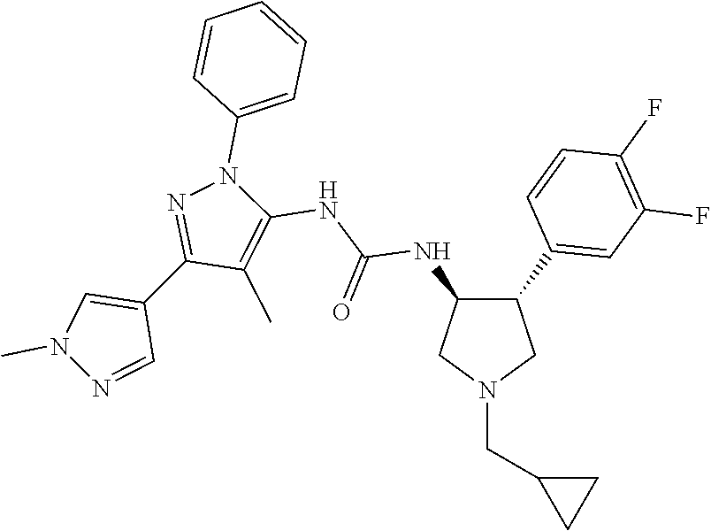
C1(C2=CC(F)=C(F)C=C2)C(NC(=O)NC2=C(C)C(C3=CN(C)N=C3)=NN2C2=CC=CC=C2)CN(CC2CC2)C1
